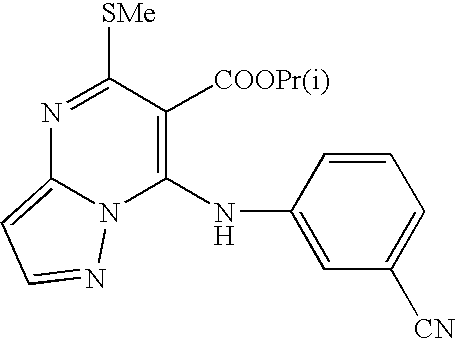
N1=C([SMe])C([COOPr(i)])=C(NC2=CC([CN])=CC=C2)N2C1=CC=N2
